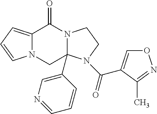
N12C(=CC=C1)C(=O)N1C(C3=CN=CC=C3)(C2)N(C(=O)C2=CON=C2C)CC1
